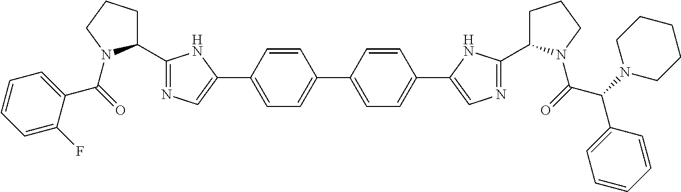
C1(C(=O)N2C(C3=NC=C(C4=CC=C(C5=CC=C(C6=CN=C(C7CCCN7C(=O)C(N7CCCCC7)C7=CC=CC=C7)N6)C=C5)C=C4)N3)CCC2)=CC=CC=C1F
